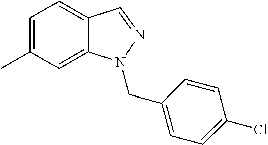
C1=C(C)C=C2C(=C1)C=NN2CC1=CC=C(Cl)C=C1
